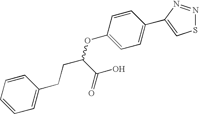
C1=CC(C2=CSN=N2)=CC=C1OC(CCC1=CC=CC=C1)C(O)=O
